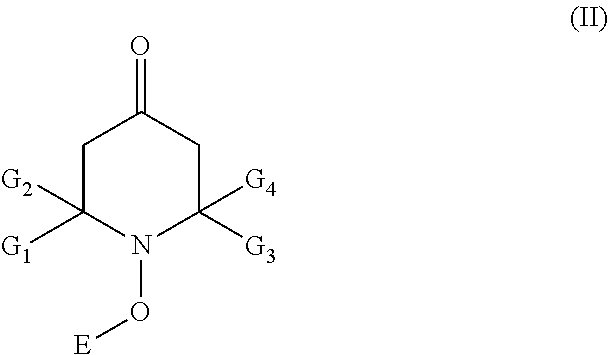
C1C([G1])([G2])N(O[E])C([G3])([G4])CC1=O
